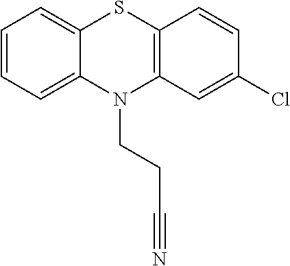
C1=CC=C2C(=C1)SC1=C(N2CCC#N)C=C(Cl)C=C1
